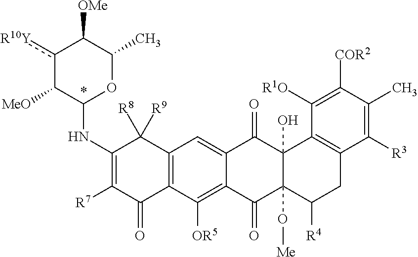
c1([R10Y])C([MeO])C(NC2=C([R7])C(=O)C3=C(C2([R8])[R9])C=C2C(=C3[OR5])C(=O)C3(O[Me])C(O)(C2=O)C2=C(CC3[R4])C([R3])=C(C)C([COR2])=C2[R1O])OC(C)C1[OMe]
